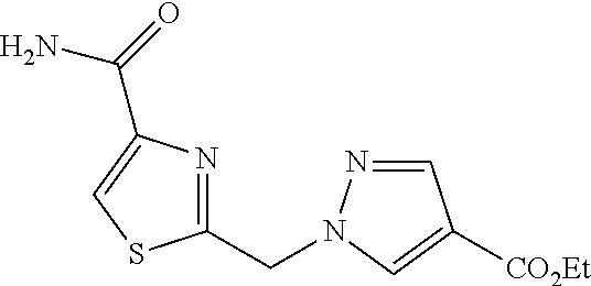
C1(CN2N=CC([CO2Et])=C2)=NC(C(=O)N)=CS1
